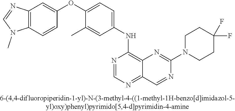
C12=C(C=CC(OC3=CC=C(NC4=C5C(=NC=N4)C=NC(N4CCC(F)(F)CC4)=N5)C=C3C)=C1)N(C)C=N2
